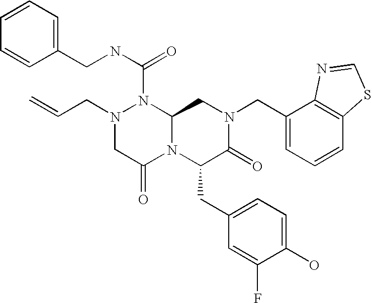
N1(CC=C)CC(=O)N2C(N1C(NCC1=CC=CC=C1)=O)CN(CC1=CC=CC3=C1N=CS3)C(=O)C2CC1=CC=C(O)C(F)=C1
